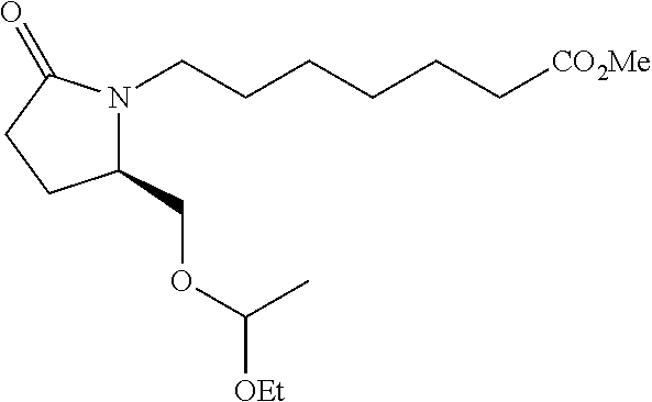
C1(COC([OEt])C)N(CCCCCC[CO2Me])C(=O)CC1
